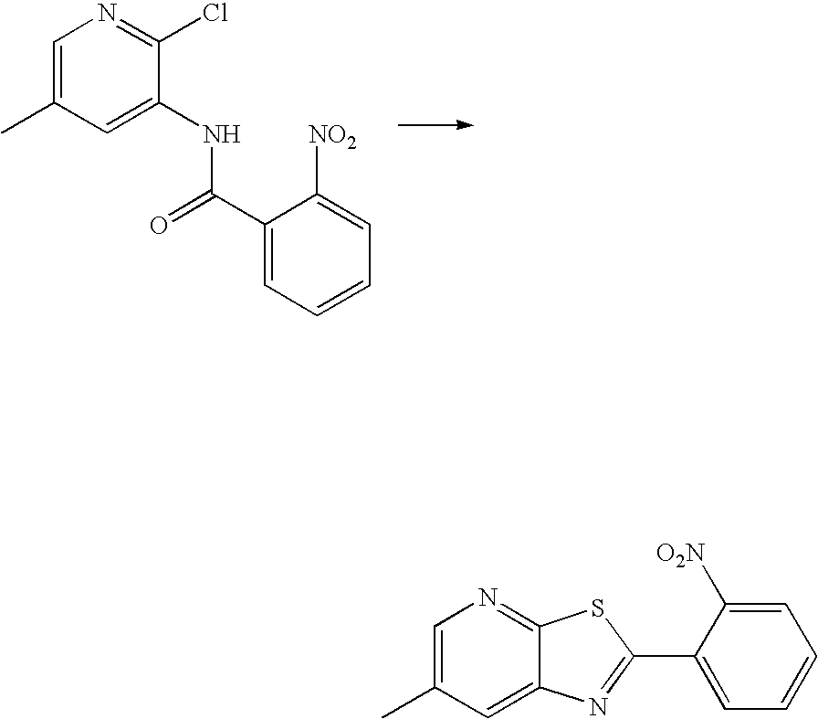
C1=C(C)C=C(NC(C2=CC=CC=C2[NO2])=O)C(Cl)=N1.C1=C(C)C=C2C(=N1)SC(C1=CC=CC=C1[O2N])=N2
